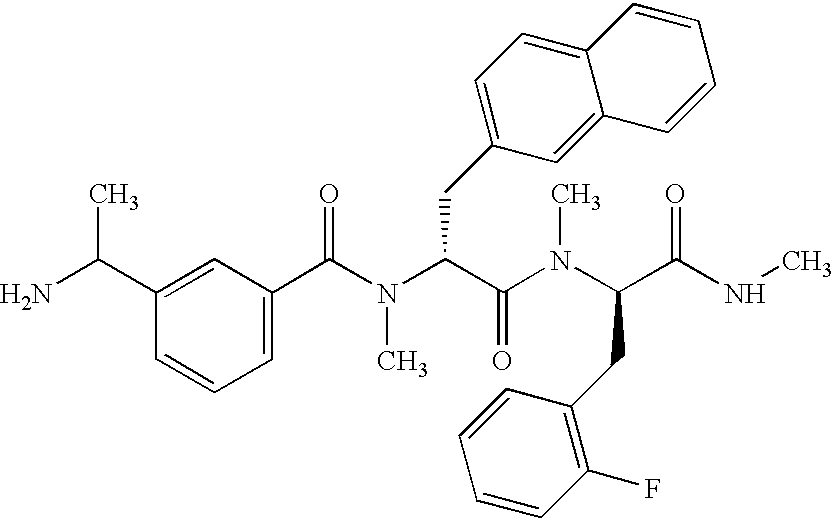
CC(C1=CC(C(=O)N(C(C(N(C)C(C(=O)NC)CC2=C(F)C=CC=C2)=O)CC2=CC=C3C(=C2)C=CC=C3)C)=CC=C1)N
